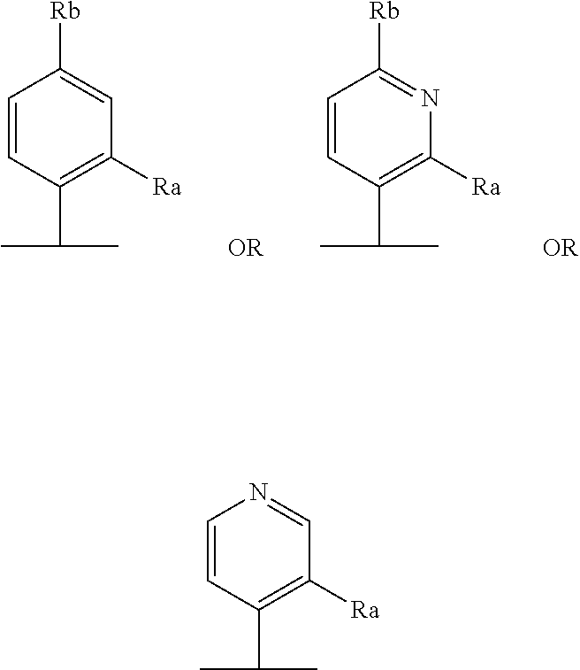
C1=CC(C(C)C)=C([Ra])C=C1[Rb].C1=CC(C(C)C)=C([Ra])N=C1[Rb].C1=CC(C(C)C)=C([Ra])C=N1
